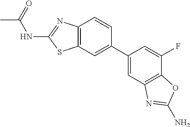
C12=C(C=C(C3=CC4=C(C(F)=C3)OC(N)=N4)C=C1)SC(NC(=O)C)=N2
